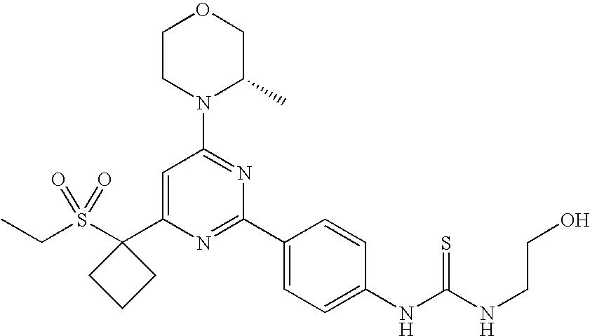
CCS(C1(C2=CC(N3C(C)COCC3)=NC(C3=CC=C(NC(NCCO)=S)C=C3)=N2)CCC1)(=O)=O
